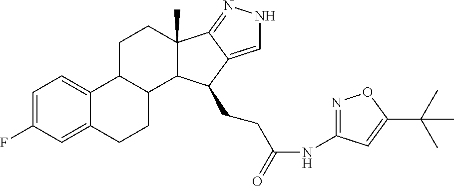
C1=C(F)C=C2C(=C1)C1C(CC2)C2C(C)(CC1)C1=NNC=C1C2CCC(NC1=NOC(C(C)(C)C)=C1)=O
